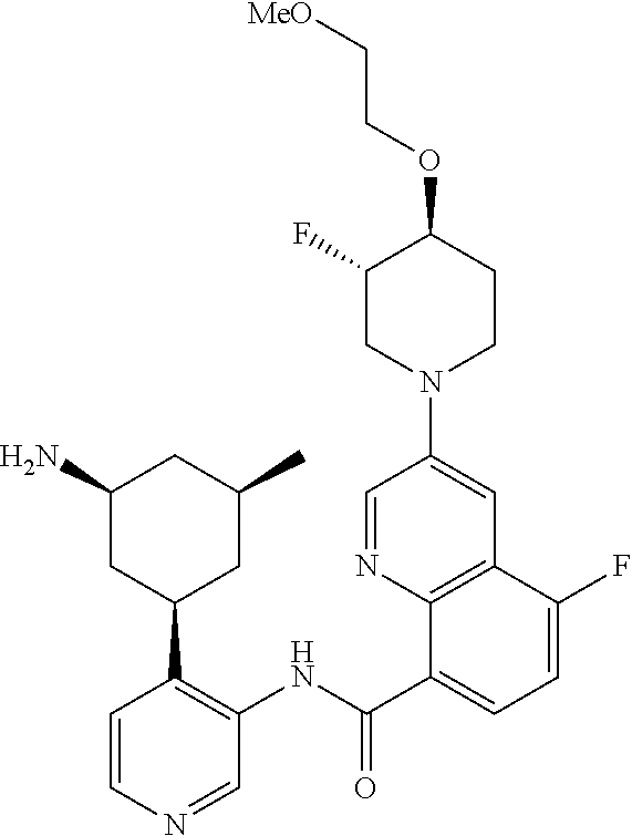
C1=CN=CC(NC(C2=CC=C(F)C3=C2N=CC(N2CCC(OCC[MeO])C(F)C2)=C3)=O)=C1C1CC(N)CC(C)C1
